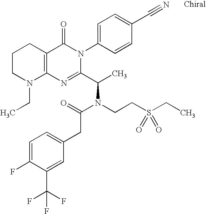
C12=C(CCCN1CC)C(=O)N(C1=CC=C(C#N)C=C1)C(C(C)N(CCS(CC)(=O)=O)C(=O)CC1=CC=C(F)C(C(F)(F)F)=C1)=N2
